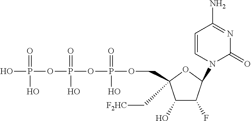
C1(O)C(F)C(N2C(=O)N=C(N)C=C2)OC1(C[F2HC])COP(OP(OP(O)(=O)O)(=O)O)(=O)O
